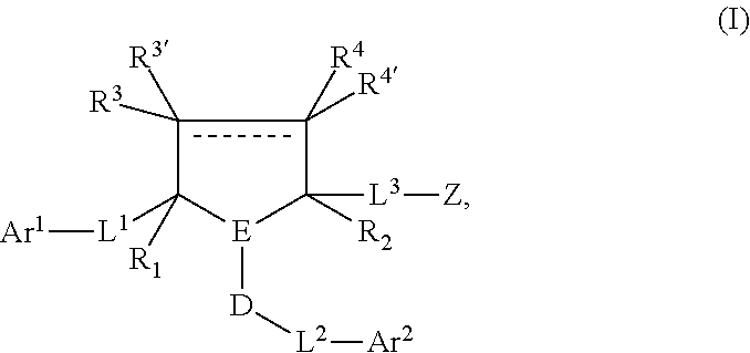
c1([R3])([R3])c([R4])([R4])C([R2])([L3][Z])[E]([D][L2][Ar2])C1([L1][Ar1])[R1]
